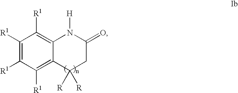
C1([R1])=C([R1])C([R1])=C2C(=C1[R1])N([H])C(=O)CC2([R])[R]
